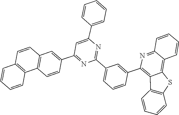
C1(C2=CC=CC(C3=C4C(=C5C(=N3)C=CC=C5)SC3=C4C=CC=C3)=C2)=NC(C2=CC=CC=C2)=CC(C2=CC3=C(C4=C(C=C3)C=CC=C4)C=C2)=N1
